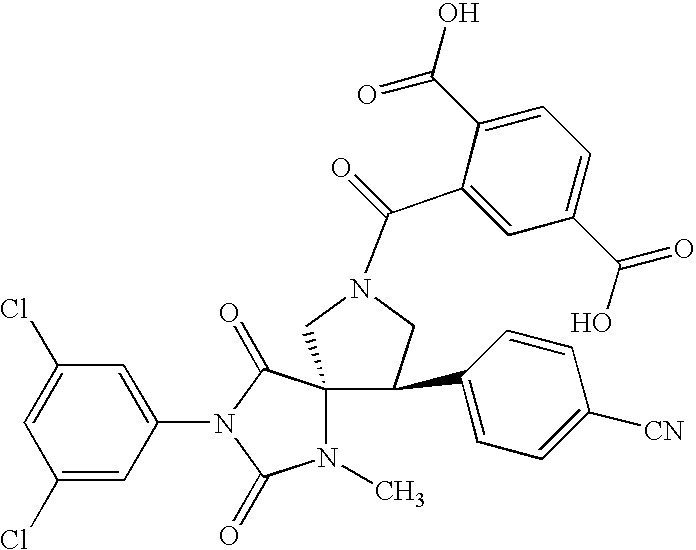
ClC1=CC(Cl)=CC(N2C(=O)C3(N(C)C2=O)C(C2=CC=C([CN])C=C2)CN(C(C2=CC(C(O)=O)=CC=C2C(O)=O)=O)C3)=C1
